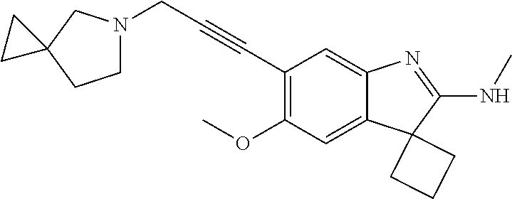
C(C1=C(OC)C=C2C(=C1)N=C(NC)C21CCC1)#CCN1CCC2(C1)CC2
